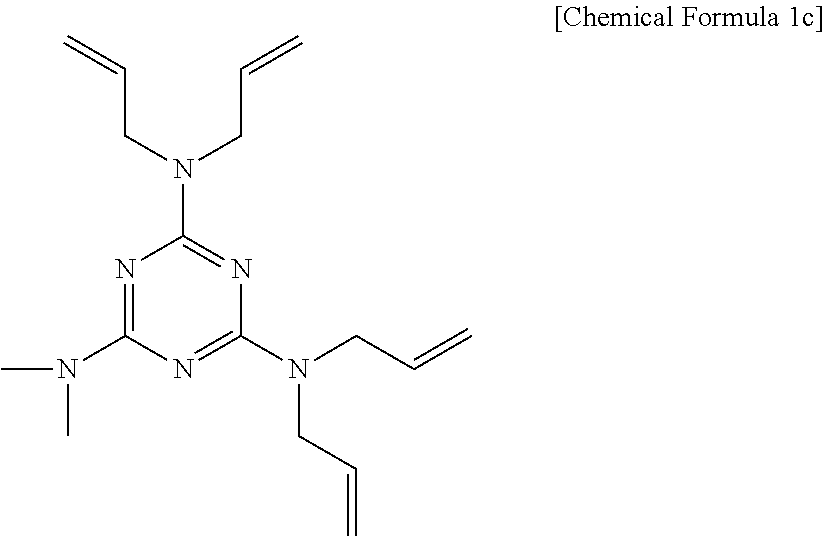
C(CN(CC=C)C1=NC(N(CC=C)CC=C)=NC(N(C)C)=N1)=C
